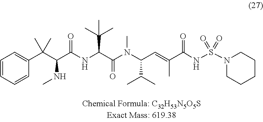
C1=CC=CC(C(C(C(NC(C(N(C(C=C(C(NS(=O)(=O)N2CCCCC2)=O)C)C(C)C)C)=O)C(C)(C)C)=O)NC)(C)C)=C1
